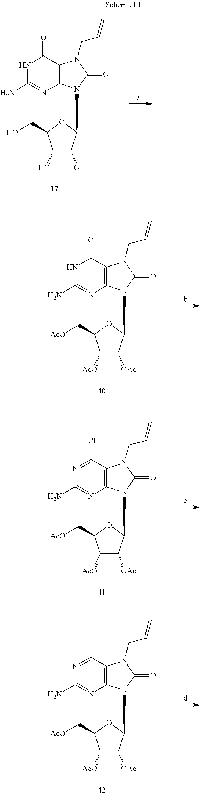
N1C(N)=NC2=C(C1=O)N(CC=C)C(=O)N2C1C(O)C(O)C(CO)O1.N1C(N)=NC2=C(C1=O)N(CC=C)C(=O)N2C1C([OAc])C([AcO])C(C[AcO])O1.N1=C(Cl)C2=C(N=C1N)N(C1C([OAc])C([AcO])C(C[AcO])O1)C(=O)N2CC=C.N1=CC2=C(N=C1N)N(C1C([OAc])C([AcO])C(C[AcO])O1)C(=O)N2CC=C
